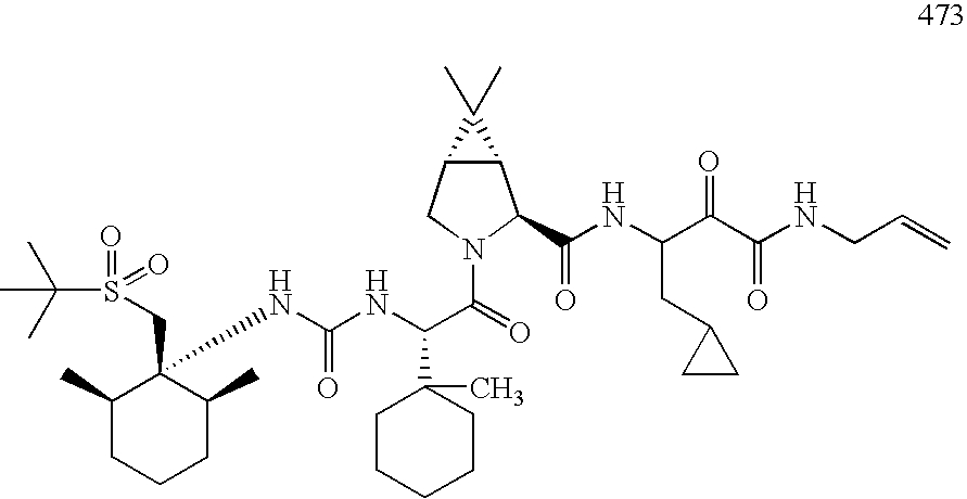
C1(C)CCCC(C)C1(CS(C(C)(C)C)(=O)=O)NC(=O)NC(C(=O)N1C(C(=O)NC(C(C(NCC=C)=O)=O)CC2CC2)C2C(C1)C2(C)C)C1(C)CCCCC1
